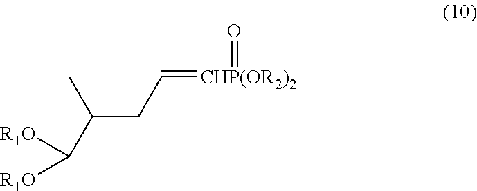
C(=[CHP(OR2)2]=O)CC(C([R1O])[R1O])C
